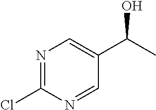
N1=C(Cl)N=CC(C(C)O)=C1
